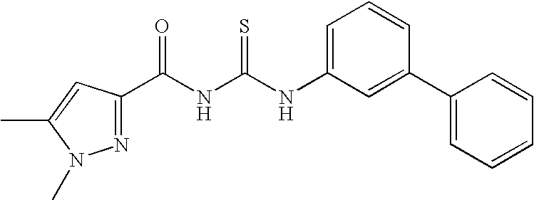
N1=C(C(NC(NC2=CC=CC(C3=CC=CC=C3)=C2)=S)=O)C=C(C)N1C
